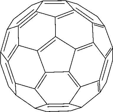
C1CC2=C3=C4=C1C1=C5=C6=C7C8=C9C%10=C%11C%12=C(C2CCC%12C2CCC%12=C%13CCC(=C6CC1)C7#C%13C9=C%12=C%112)C3=C%10C8=C45
